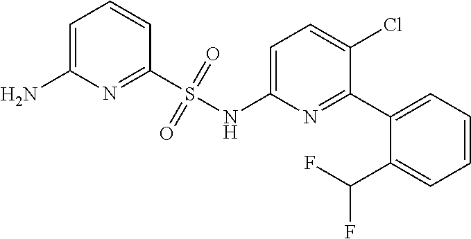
C1=C(NS(C2=NC(N)=CC=C2)(=O)=O)N=C(C2=CC=CC=C2C(F)F)C(Cl)=C1
